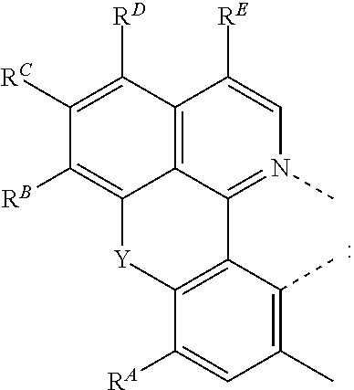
C12=C3C(=N(C)C=C1[RE])C1=C([Y]C3=C([RB])C([RC])=C2[RD])C([RA])=CC(C)=C1C
